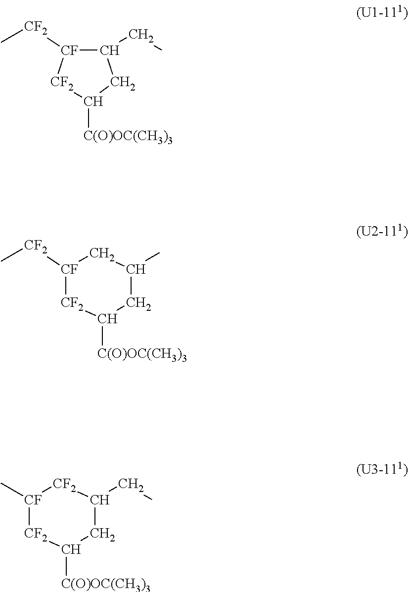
C1(CC)CC([C(O)OC(CH3)3])[CF2][CF]1[CF2]C.[CF2]1C([C(O)OC(CH3)3])CC(C)C[CF]1[CF2]C.[CF2]1C([C(O)OC(CH3)3])CC(CC)[CF2][CF]1C
